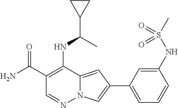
C1(C(N)=O)=C(NC(C2CC2)C)C2=CC(C3=CC=CC(NS(C)(=O)=O)=C3)=CN2N=C1
